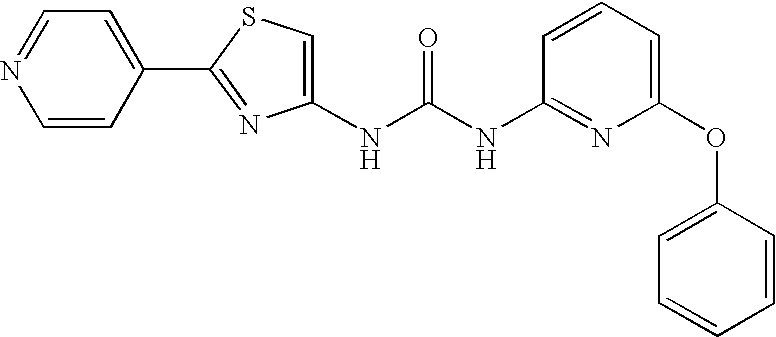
C1=C(C2=NC(NC(NC3=NC(OC4=CC=CC=C4)=CC=C3)=O)=CS2)C=CN=C1
